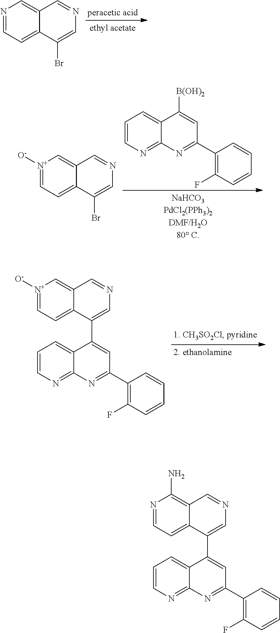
N1=CC=C2C(=C1)C=NC=C2Br.C1=CN=C2C(=C1)C([B(OH)2])=CC(C1=C(F)C=CC=C1)=N2.[N+]1([O-])=CC=C2C(=C1)C=NC=C2Br.[N+]1([O-])=CC=C2C(=C1)C=NC=C2C1=CC(C2=C(F)C=CC=C2)=NC2=NC=CC=C12.N1=CC=C2C(=C1N)C=NC=C2C1=CC(C2=C(F)C=CC=C2)=NC2=NC=CC=C12
